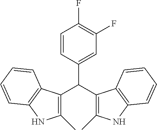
C1(F)=C(F)C=C(C(C2=C(C)NC3=C2C=CC=C3)C2=C(C)NC3=C2C=CC=C3)C=C1
